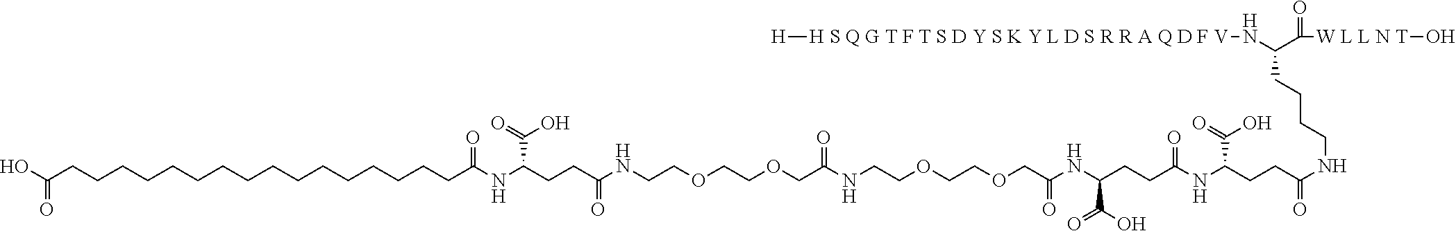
OC(CCCCCCCCCCCCCCCCC(NC(CCC(NCCOCCOCC(NCCOCCOCC(=O)NC(C(O)=O)CCC(=O)NC(CCC(=O)NCCCCC(N[H S Q G T F T S D Y S K Y L D S R R A Q D F V][H])C(=O)[W L L N T]O)C(O)=O)=O)=O)C(O)=O)=O)=O
